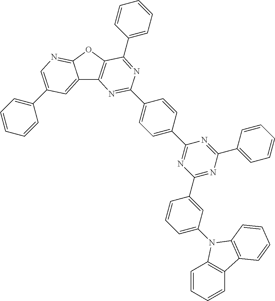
C1=C(C2=NC(C3=CC(N4C5=C(C=CC=C5)C5=C4C=CC=C5)=CC=C3)=NC(C3=CC=CC=C3)=N2)C=CC(C2=NC3=C(OC4=NC=C(C5=CC=CC=C5)C=C34)C(C3=CC=CC=C3)=N2)=C1
